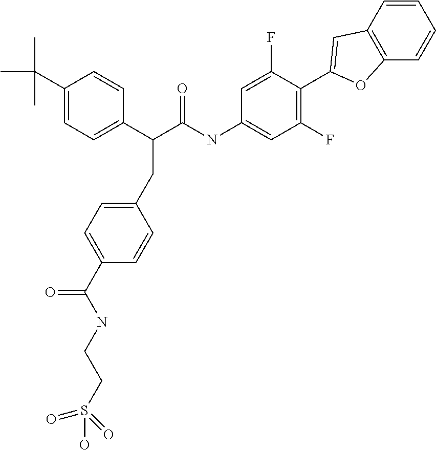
C1(C(C)(C)C)=CC=C(C(C(NC2=CC(F)=C(C3=CC4=C(C=CC=C4)O3)C(F)=C2)=O)CC2=CC=C(C(NCCS(O)(=O)=O)=O)C=C2)C=C1
